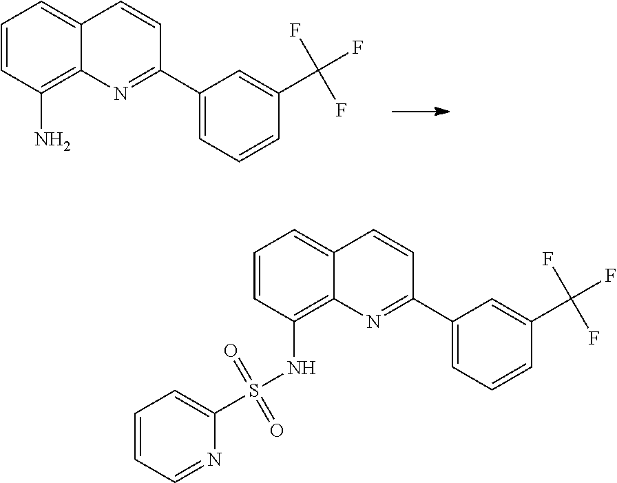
C1=CC(NS(C2=CC=CC=N2)(=O)=O)=C2C(=C1)C=CC(C1=CC=CC(C(F)(F)F)=C1)=N2.C1=CC(N)=C2C(=C1)C=CC(C1=CC=CC(C(F)(F)F)=C1)=N2
